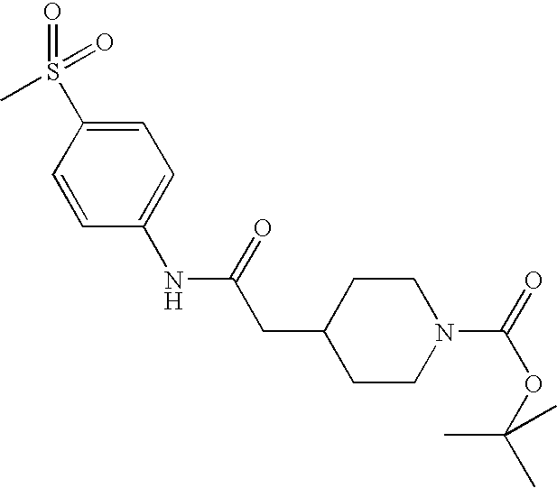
C1=C(S(=O)(=O)C)C=CC(NC(=O)CC2CCN(C(OC(C)(C)C)=O)CC2)=C1
